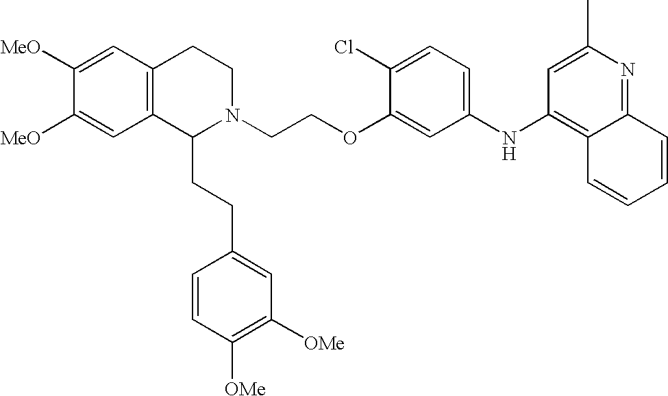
N1(CCOC2=CC(NC3=C4C(=NC(C)=C3)C=CC=C4)=CC=C2Cl)C(CCC2=CC([OMe])=C([OMe])C=C2)C2=C(CC1)C=C([OMe])C([OMe])=C2
